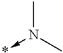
N(C)(C)->*
